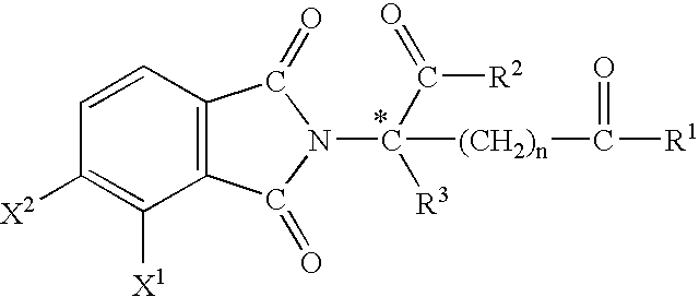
C1([X2])=C([X1])C2=C(C=C1)C(=O)N(C(C(=O)[R2])([R3])[(CH2)n]C([R1])=O)C2=O
